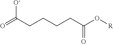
O=C(CCCCC(O[R])=O)[O-]
